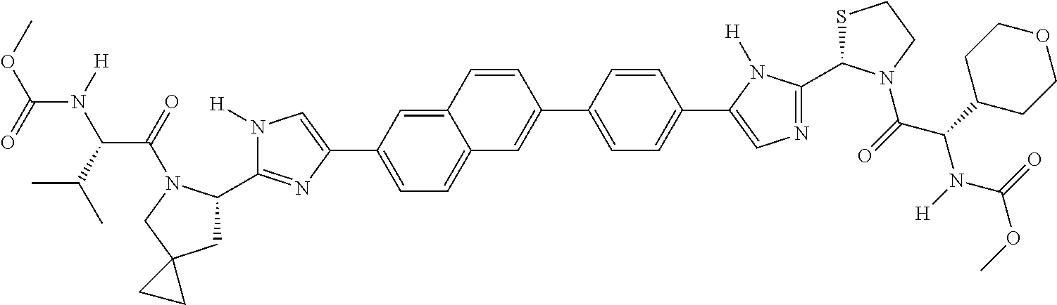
C1=C(C2=CN([H])C(C3CC4(CN3C(=O)C(C(C)C)N([H])C(=O)OC)CC4)=N2)C=C2C(=C1)C=C(C1=CC=C(C3=CN=C(C4SCCN4C(=O)C(C4CCOCC4)N([H])C(=O)OC)N3[H])C=C1)C=C2
